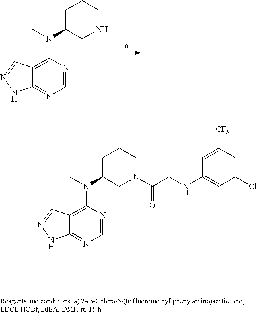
C1=NC(N(C2CCCNC2)C)=C2C(=N1)NN=C2.C1=NC(N(C2CCCN(C(CNC3=CC(Cl)=CC([CF3])=C3)=O)C2)C)=C2C(=N1)NN=C2
